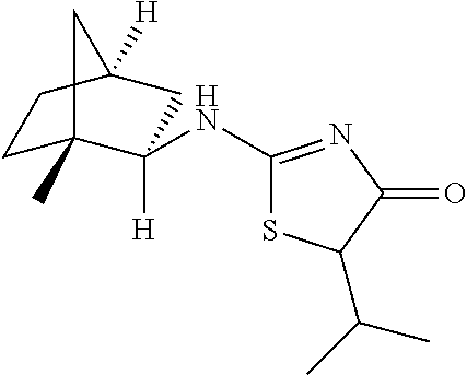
C1C2(C)C([H])(NC3=NC(=O)C(C(C)C)S3)CC([H])(C1)C2
